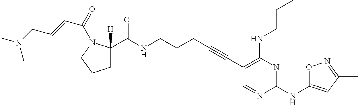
C1(C#CCCCNC(=O)C2([H])CCCN2C(=O)C=CCN(C)C)=C(NCCC)N=C(NC2=CC(C)=NO2)N=C1
